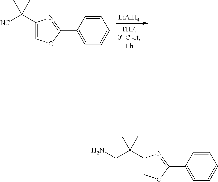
[LiAlH4].C1(C2=CC=CC=C2)=NC(C([NC])(C)C)=CO1.C1(C2=CC=CC=C2)=NC(C(CN)(C)C)=CO1
